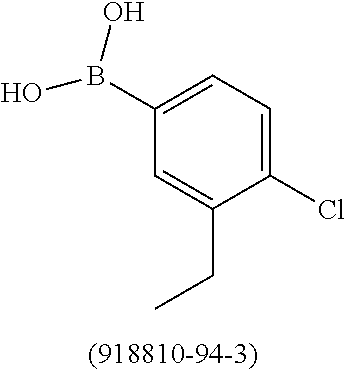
C(C1=CC(B(O)O)=CC=C1Cl)C
